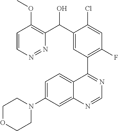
C1=CN=NC(C(C2=CC(C3=NC=NC4=CC(N5CCOCC5)=CC=C34)=C(F)C=C2Cl)O)=C1OC
